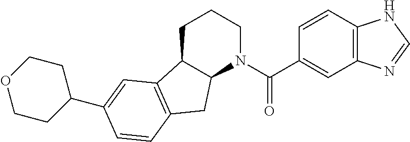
C1C2C(N(C(C3=CC4=C(C=C3)NC=N4)=O)CC1)CC1=C2C=C(C2CCOCC2)C=C1
